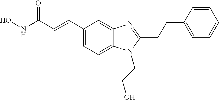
C1(C=CC(NO)=O)=CC=C2C(=C1)N=C(CCC1=CC=CC=C1)N2CCO
